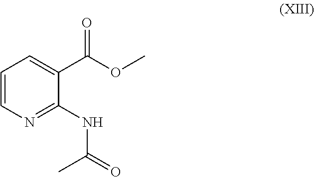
C1=CN=C(NC(=O)C)C(C(OC)=O)=C1
